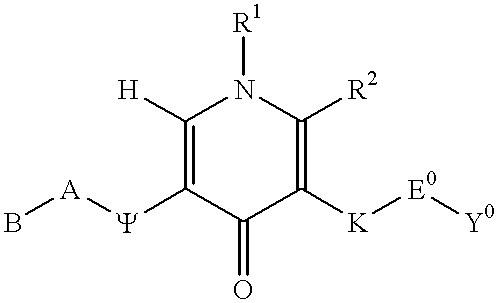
C1([H])=C([Y][A]B)C(=O)C([K][E0][Y0])=C([R2])N1[R1]
